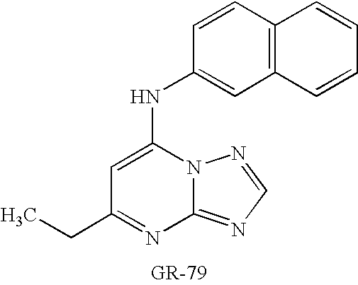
N12C(=NC=N1)N=C(CC)C=C2NC1=CC2=C(C=C1)C=CC=C2
